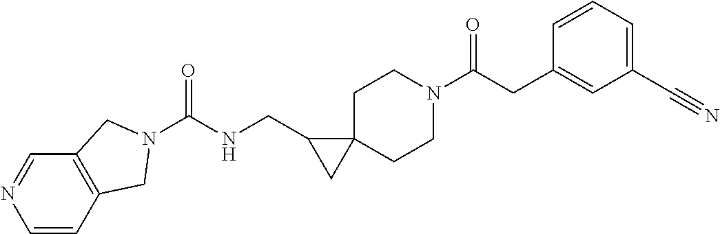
N1=CC2=C(C=C1)CN(C(NCC1CC13CCN(C(CC1=CC(C#N)=CC=C1)=O)CC3)=O)C2
